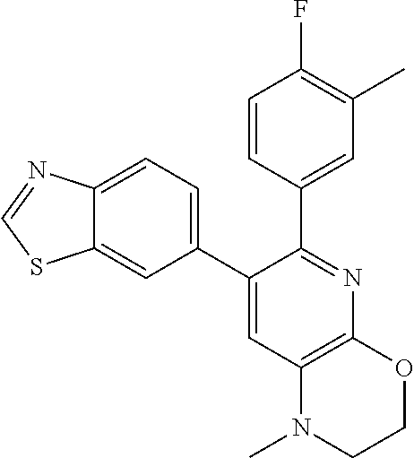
C1(C2=CC=C3C(=C2)SC=N3)=CC2=C(N=C1C1=CC(C)=C(F)C=C1)OCCN2C
